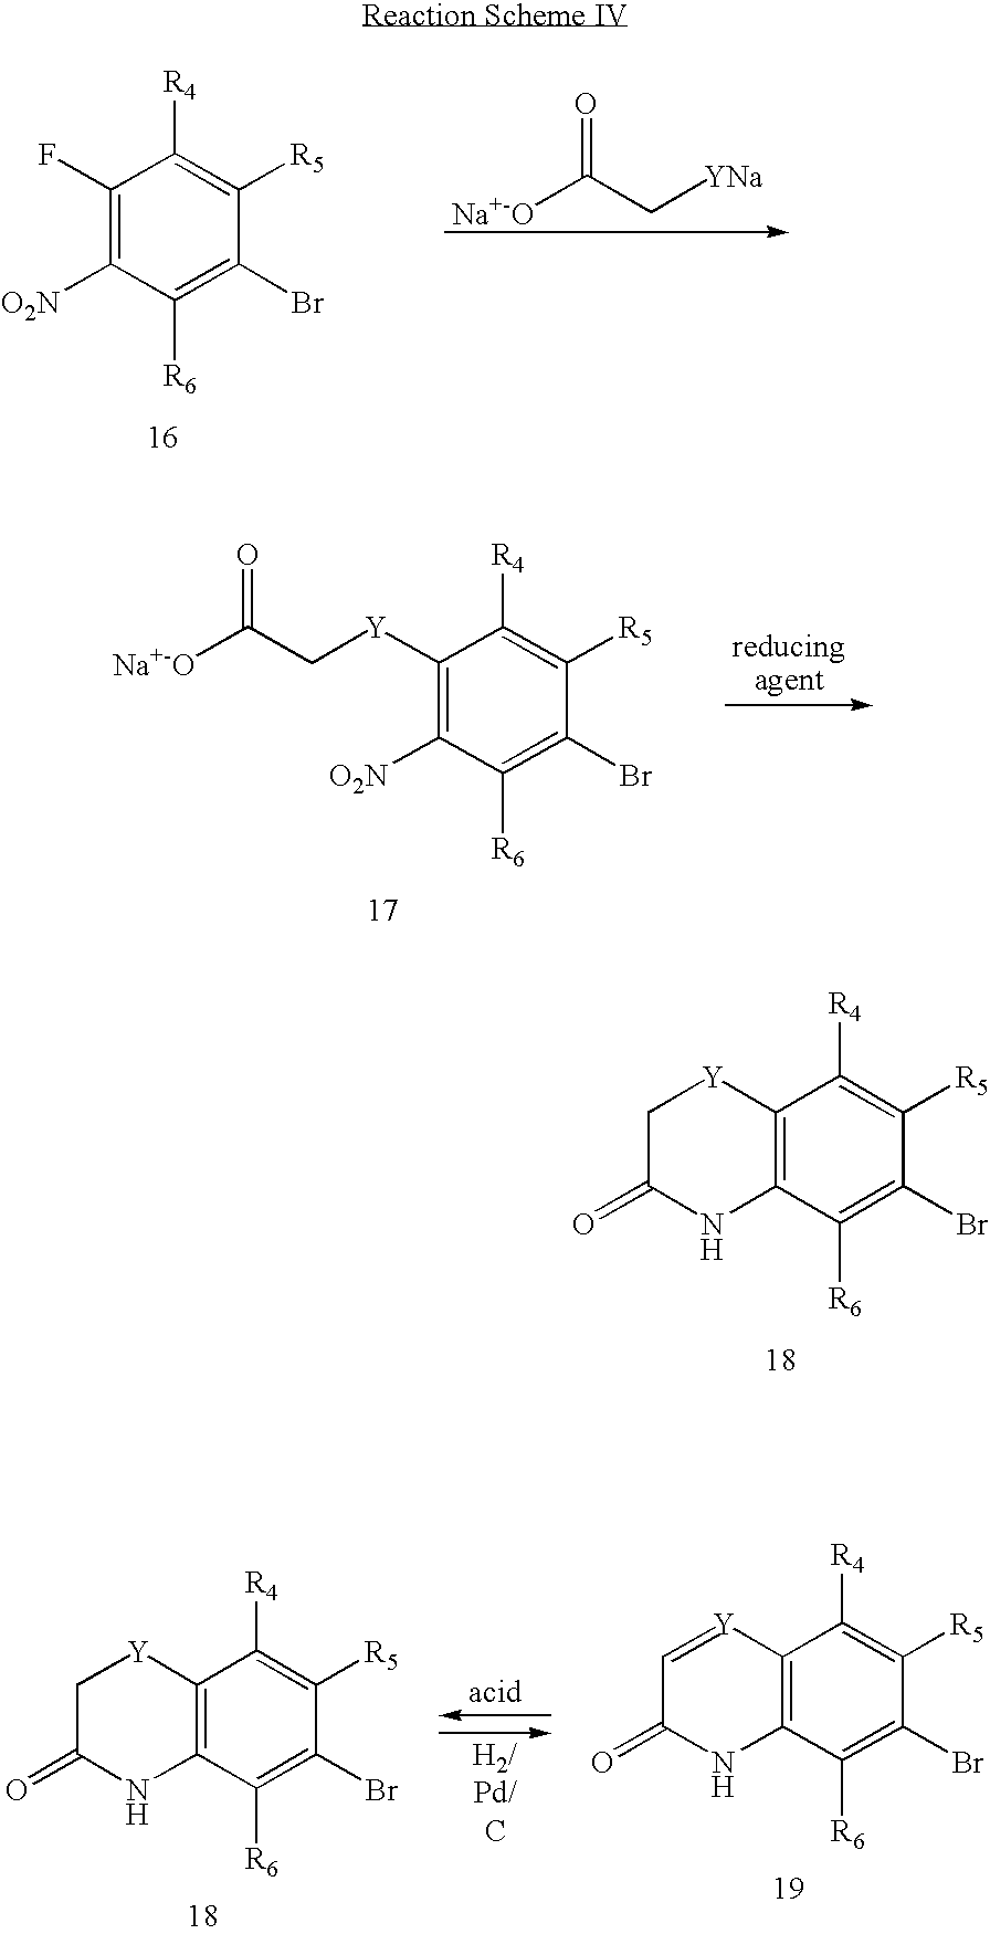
C1(F)=C([O2N])C([R6])=C(Br)C([R5])=C1[R4].[Na+-O]C(C[YNa])=O.C1([Y]CC([Na+-O])=O)=C([O2N])C([R6])=C(Br)C([R5])=C1[R4].C12=C(C([R6])=C(Br)C([R5])=C1[R4])NC(=O)C[Y]2.C12=C(C([R6])=C(Br)C([R5])=C1[R4])NC(=O)C=[Y]2.C12=C(C([R6])=C(Br)C([R5])=C1[R4])NC(=O)C[Y]2
